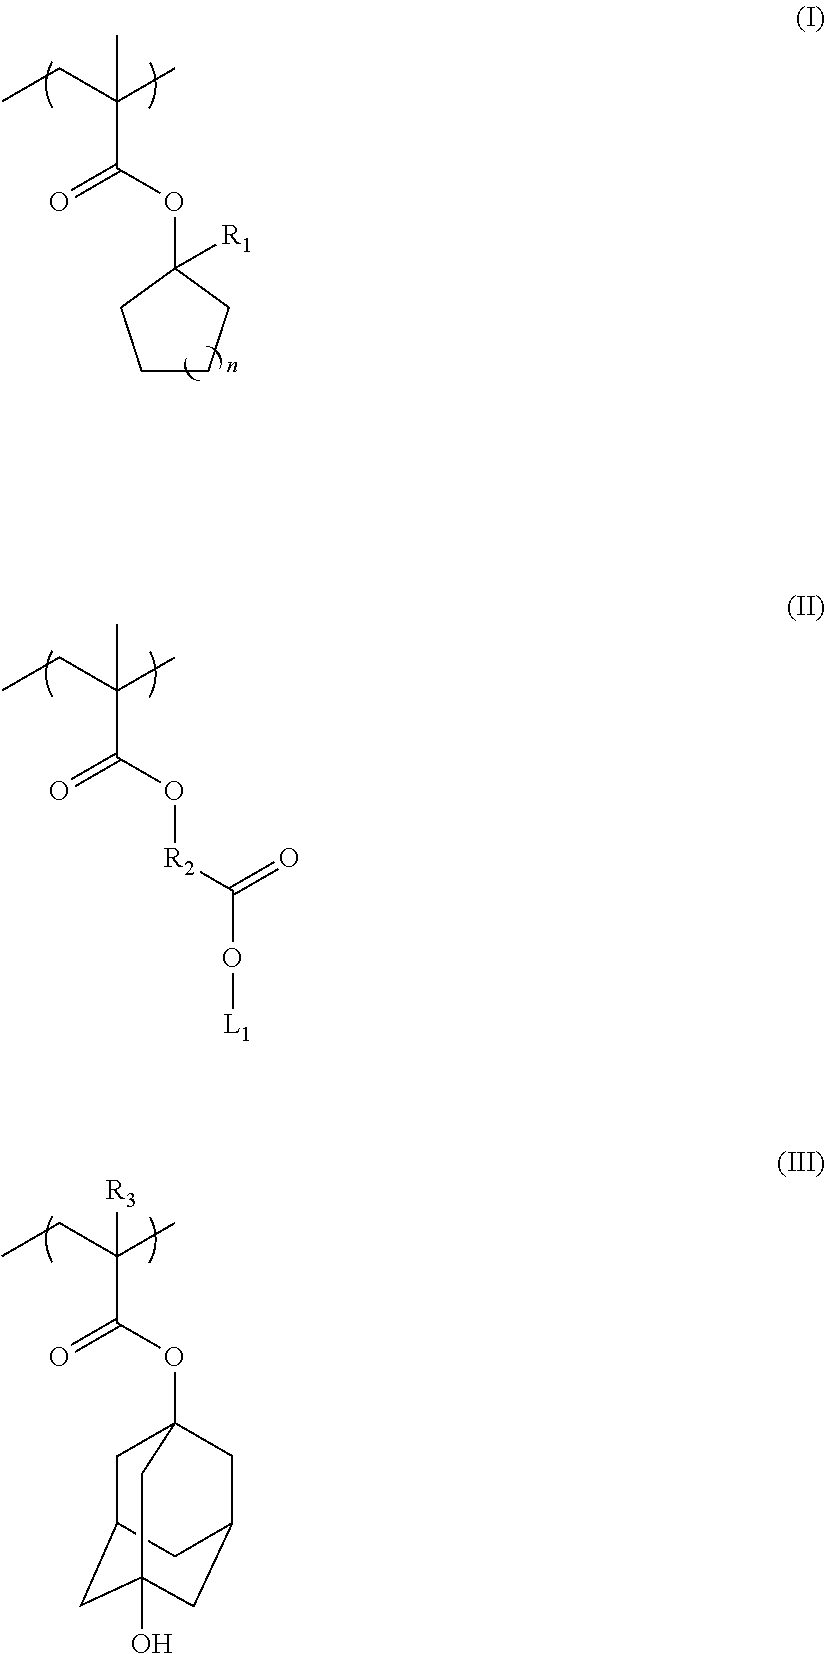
C(C(C)(C(O[R2]C(O[L1])=O)=O)C)C.C(C(C)(C(OC1([R1])CCCC1)=O)C)C.C1C2CC3(O)CC(CC1(OC(C(CC)(C)[R3])=O)C3)C2
